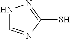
N1C=NC(S)=N1
